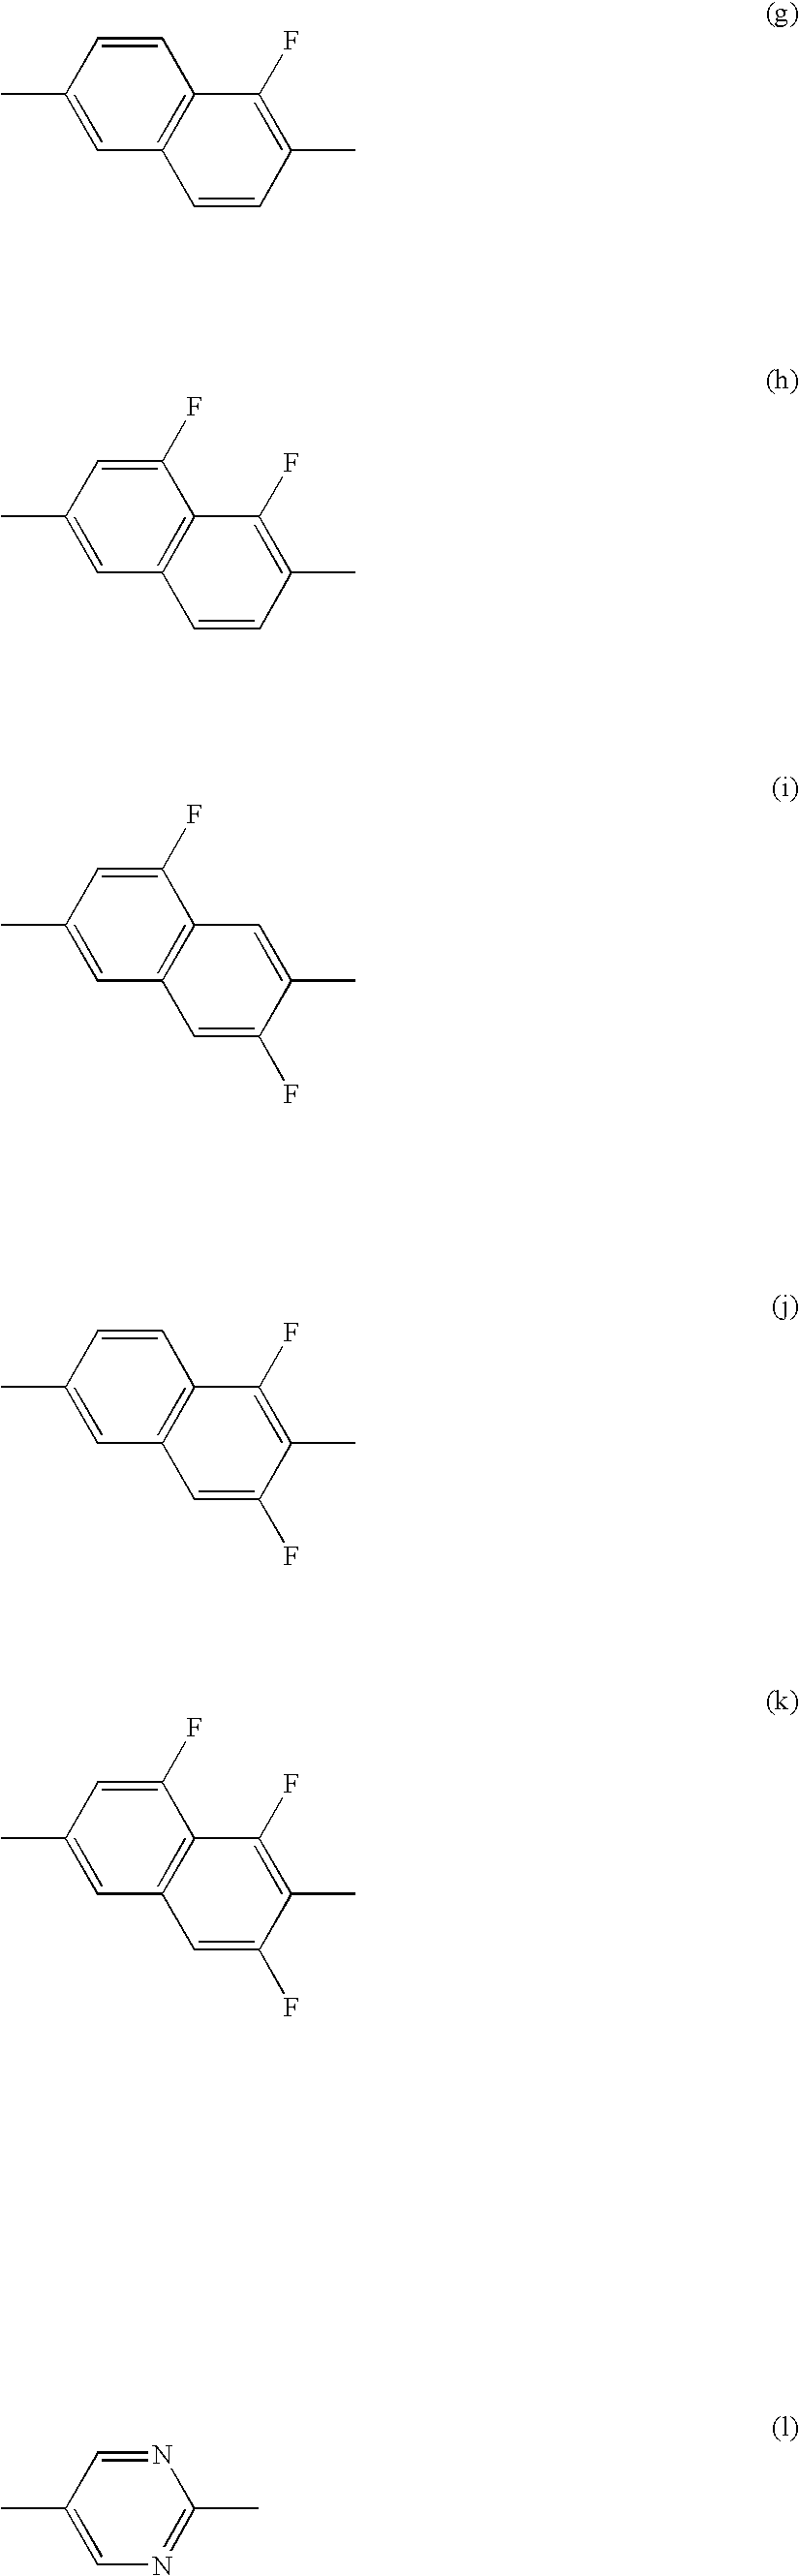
CC1=CC2=C(C=C1)C(F)=C(C)C=C2.CC1=CC2=C(C(F)=C1)C(F)=C(C)C=C2.CC1=CC2=C(C(F)=C1)C=C(C)C(F)=C2.CC1=CC2=C(C=C1)C(F)=C(C)C(F)=C2.CC1=CC2=C(C(F)=C1)C(F)=C(C)C(F)=C2.CC1=CN=C(C)N=C1
